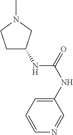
C1C(NC(=O)NC2=CC=CN=C2)CN(C)C1
